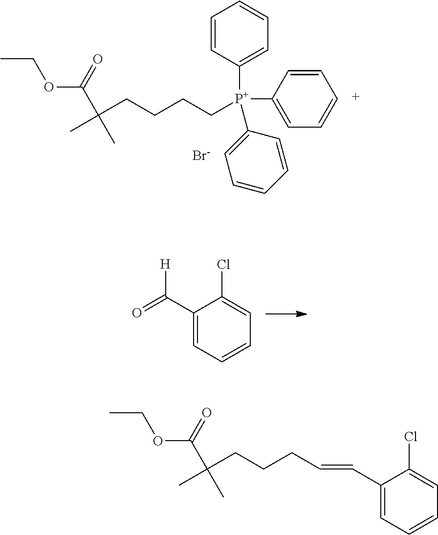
CCOC(C(C)(CCCC=CC1=CC=CC=C1Cl)C)=O.C1(C(=O)[H])=CC=CC=C1Cl.CCOC(C(C)(CCCC[P+](C1=CC=CC=C1)(C1=CC=CC=C1)C1=CC=CC=C1)C)=O.[Br-]
